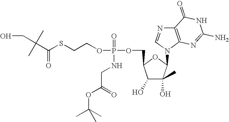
C1(O)C(O)(C)C(N2C3=C(N=C2)C(=O)NC(N)=N3)OC1COP(=O)(NCC(=O)OC(C)(C)C)OCCSC(C(CO)(C)C)=O
